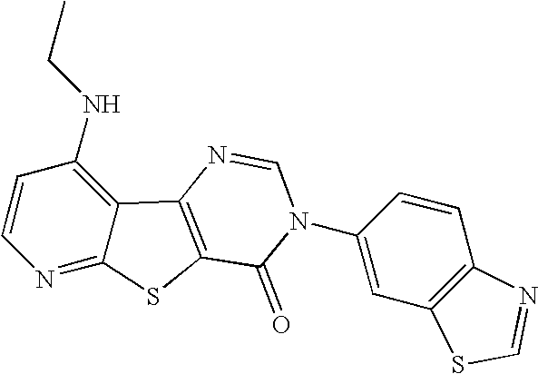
C1=CC(NCC)=C2C(=N1)SC1=C2N=CN(C2=CC3=C(C=C2)N=CS3)C1=O
